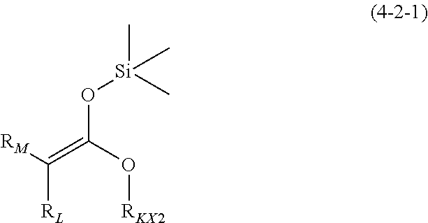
[RM]C(=C(O[RKX2])O[Si](C)(C)C)[RL]
